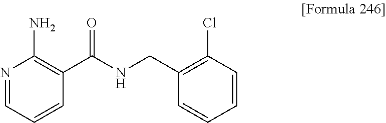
N1=CC=CC(C(NCC2=C(Cl)C=CC=C2)=O)=C1N
